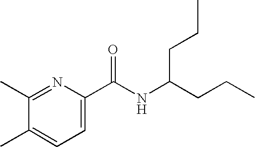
C1(C)=NC(C(NC(CCC)CCC)=O)=CC=C1C
